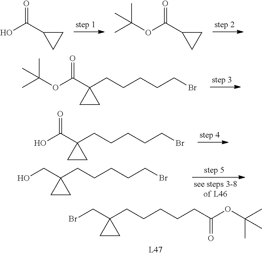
C(Br)C1(CCCCCC(OC(C)(C)C)=O)CC1.O=C(C1CC1)O.O=C(C1CC1)OC(C)(C)C.O=C(OC(C)(C)C)C1(CCCCCBr)CC1.O=C(O)C1(CCCCCBr)CC1.C(O)C1(CCCCCBr)CC1
